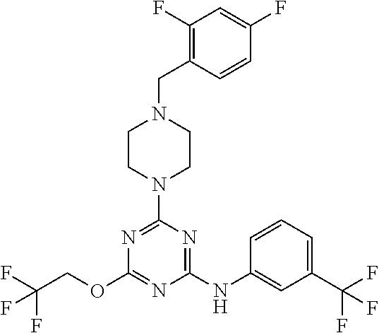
FC(COC1=NC(NC2=CC(C(F)(F)F)=CC=C2)=NC(N2CCN(CC3=C(F)C=C(F)C=C3)CC2)=N1)(F)F
